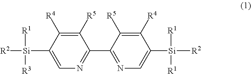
C1([R5])=C([R4])C([Si]([R2])([R1])[R3])=CN=C1C1=NC=C([Si]([R2])([R1])[R1])C([R4])=C1[R5]
